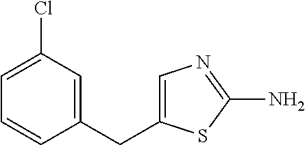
C1=CC(CC2=CN=C(N)S2)=CC(Cl)=C1
